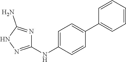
C1=C(NC2=NNC(N)=N2)C=CC(C2=CC=CC=C2)=C1
